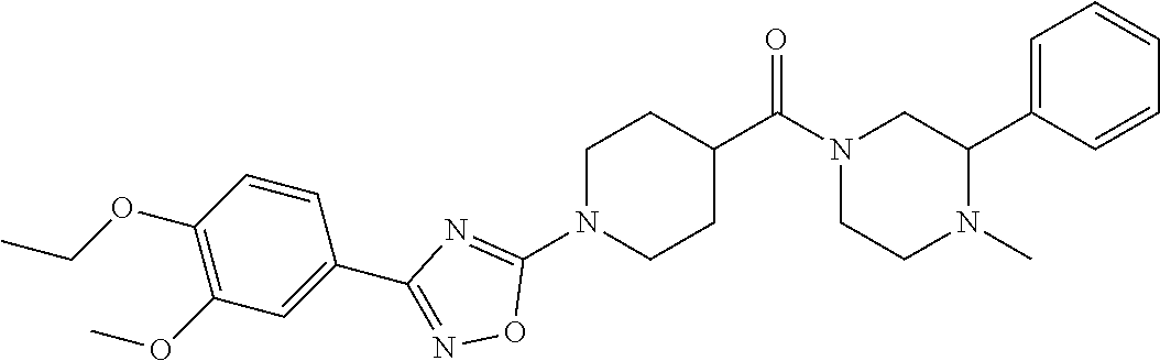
C1=C(C2CN(C(C3CCN(C4=NC(C5=CC(OC)=C(OCC)C=C5)=NO4)CC3)=O)CCN2C)C=CC=C1
